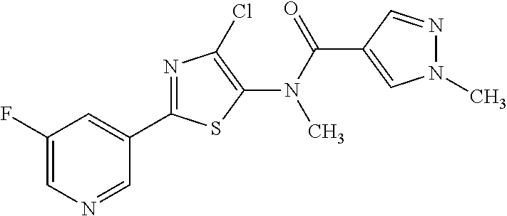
C1(F)=CN=CC(C2=NC(Cl)=C(N(C(=O)C3=CN(C)N=C3)C)S2)=C1
